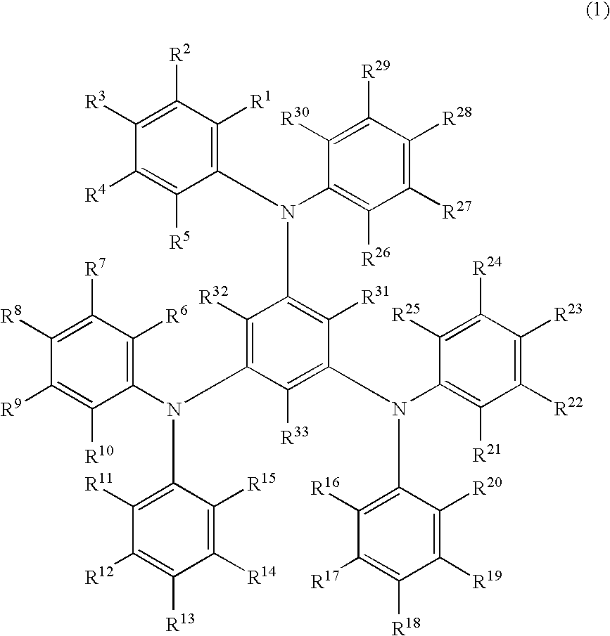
C1([R3])=C([R2])C([R1])=C(N(C2=C([R26])C([R27])=C([R28])C([R29])=C2[R30])C2=C([R31])C(N(C3=C([R21])C([R22])=C([R23])C([R24])=C3[R25])C3=C([R16])C([R17])=C([R18])C([R19])=C3[R20])=C([R33])C(N(C3=C([R6])C([R7])=C([R8])C([R9])=C3[R10])C3=C([R11])C([R12])=C([R13])C([R14])=C3[R15])=C2[R32])C([R5])=C1[R4]
